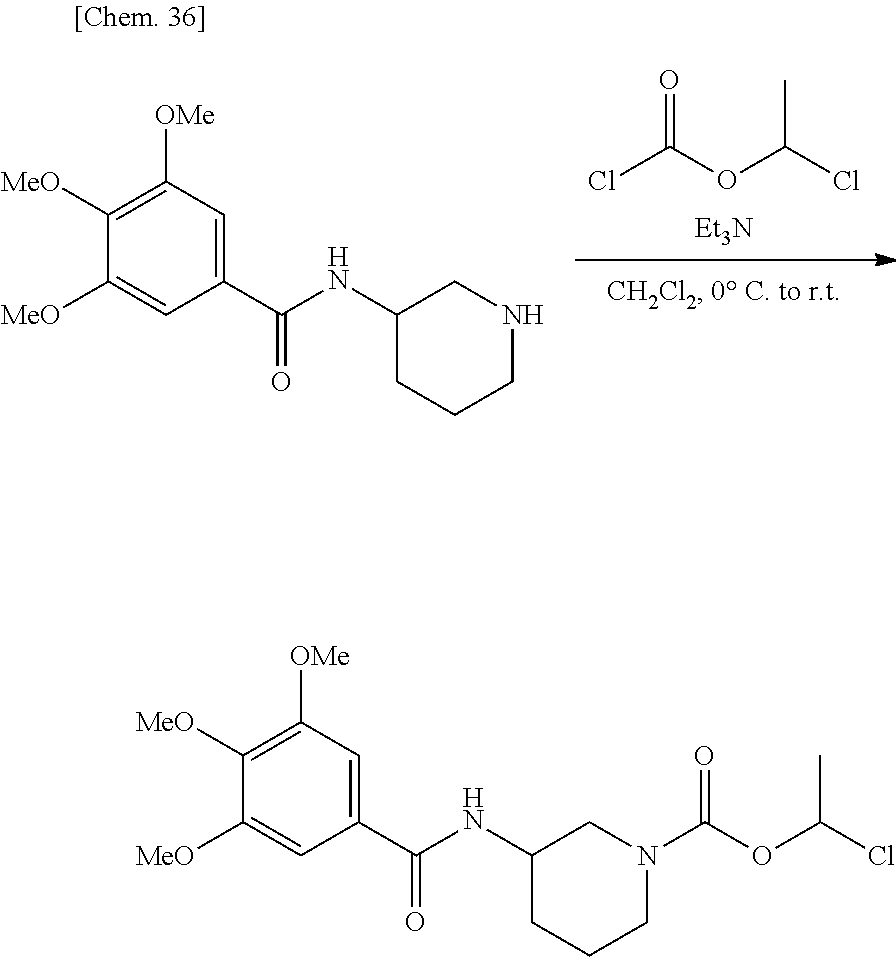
[Et3N].ClC(OC(Cl)C)=O.C1([MeO])=CC(C(NC2CCCNC2)=O)=CC([OMe])=C1[MeO].C1([MeO])=CC(C(NC2CCCN(C(OC(Cl)C)=O)C2)=O)=CC([OMe])=C1[MeO]
